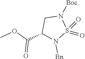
S1(=O)(=O)N([Bn])C(C(OC)=O)CN1[Boc]
